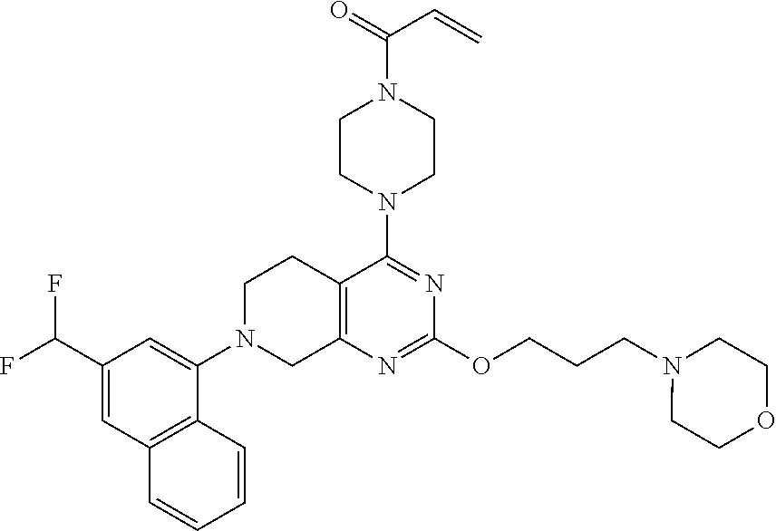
C1(C(F)F)=CC2=C(C(N3CC4=C(CC3)C(N3CCN(C(=O)C=C)CC3)=NC(OCCCN3CCOCC3)=N4)=C1)C=CC=C2
